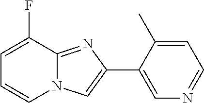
C1=C(F)C2=NC(C3=CN=CC=C3C)=CN2C=C1
